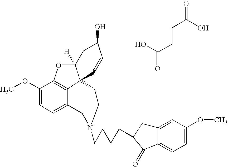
C1(OC)=CC=C2C3=C1OC1([H])C3(C=CC(O)C1)CCN(CCCCC1CC3=CC(OC)=CC=C3C1=O)C2.OC(=O)C=CC(O)=O
